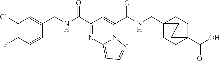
ClC1=C(F)C=CC(CNC(C2=NC3=CC=NN3C(C(NCC34CCC(C(O)=O)(CC3)CC4)=O)=C2)=O)=C1
